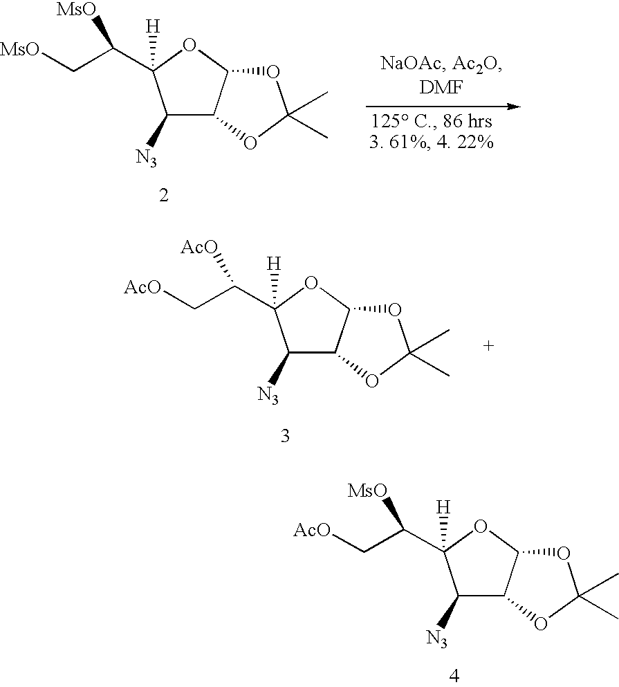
C1([N3])C2C(OC1([H])C(C[AcO])[MsO])OC(C)(C)O2.C1([N3])C2C(OC1([H])C(C[MsO])[MsO])OC(C)(C)O2.C1([N3])C2C(OC1([H])C(C[AcO])[AcO])OC(C)(C)O2
